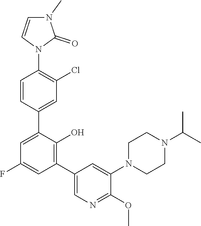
C1=CC(C2=CC(F)=CC(C3=CN=C(OC)C(N4CCN(C(C)C)CC4)=C3)=C2O)=CC(Cl)=C1N1C(=O)N(C)C=C1
